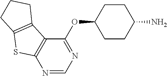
N1=CN=C(OC2CCC(N)CC2)C2=C1SC1=C2CCC1
